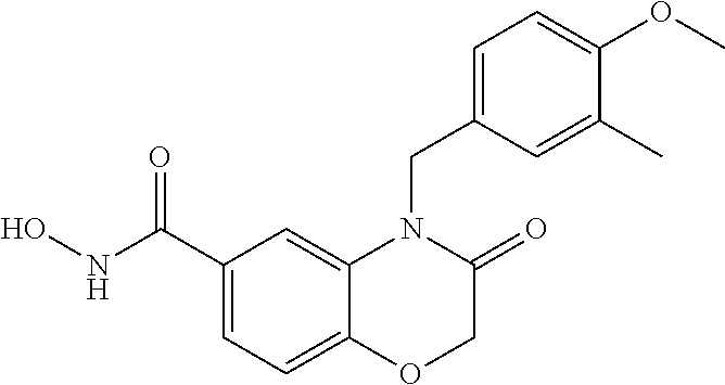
C1(C(NO)=O)=CC=C2C(=C1)N(CC1=CC=C(OC)C(C)=C1)C(=O)CO2
